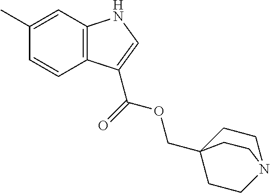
C1(C)=CC2=C(C=C1)C(C(=O)OCC13CCN(CC1)CC3)=CN2
